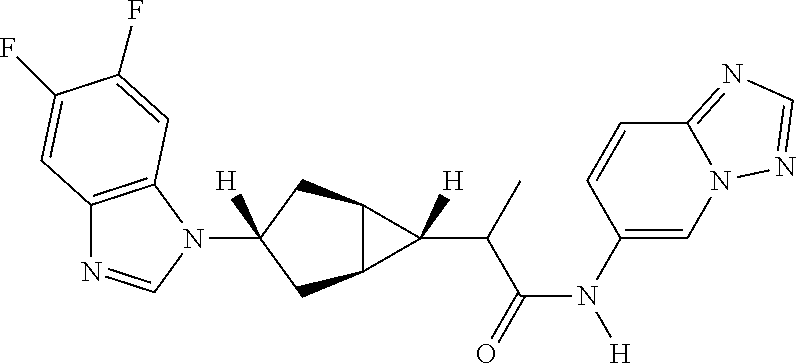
C12=C(N(C3([H])CC4C(C3)C4(C(C(N([H])C3=CN4C(=NC=N4)C=C3)=O)C)[H])C=N1)C=C(F)C(F)=C2
